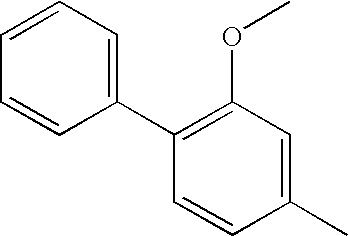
C1=CC(C2=C(OC)C=C(C)C=C2)=CC=C1
